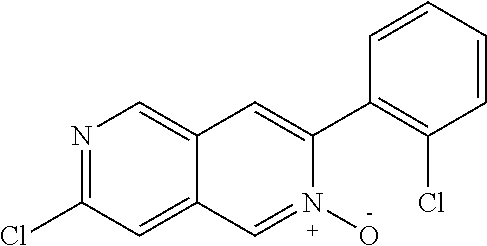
N1=C(Cl)C=C2C(=C1)C=C(C1=C(Cl)C=CC=C1)N(O)=C2
